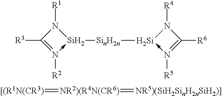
[[(R1N(CR3)]=[NR2)(R4N(CR6)]=[NR5)(SiH2SinH2nSiH2)]].N1([R1])C([R3])=N([R2])->[Si]1[SinH2n][Si]1-N([R5])=C([R6])N1[R4]
